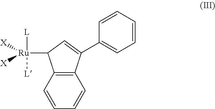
[L][Ru]([X])([X])(C1C2=C(C(C3=CC=CC=C3)=C1)C=CC=C2)[L]
